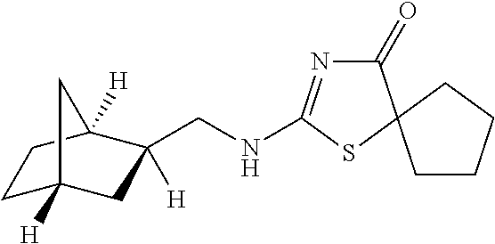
C1C2([H])CC(CNC3=NC(=O)C4(S3)CCCC4)([H])C([H])(C1)C2
